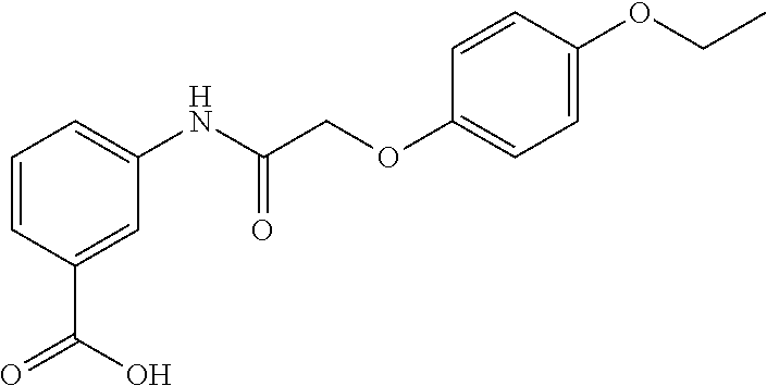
C1=CC(C(=O)O)=CC(NC(COC2=CC=C(OCC)C=C2)=O)=C1
